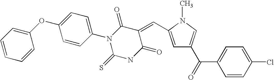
C1=C(C=C2C(=O)N(C3=CC=C(OC4=CC=CC=C4)C=C3)C(=S)NC2=O)N(C)C=C1C(=O)C1=CC=C(Cl)C=C1
